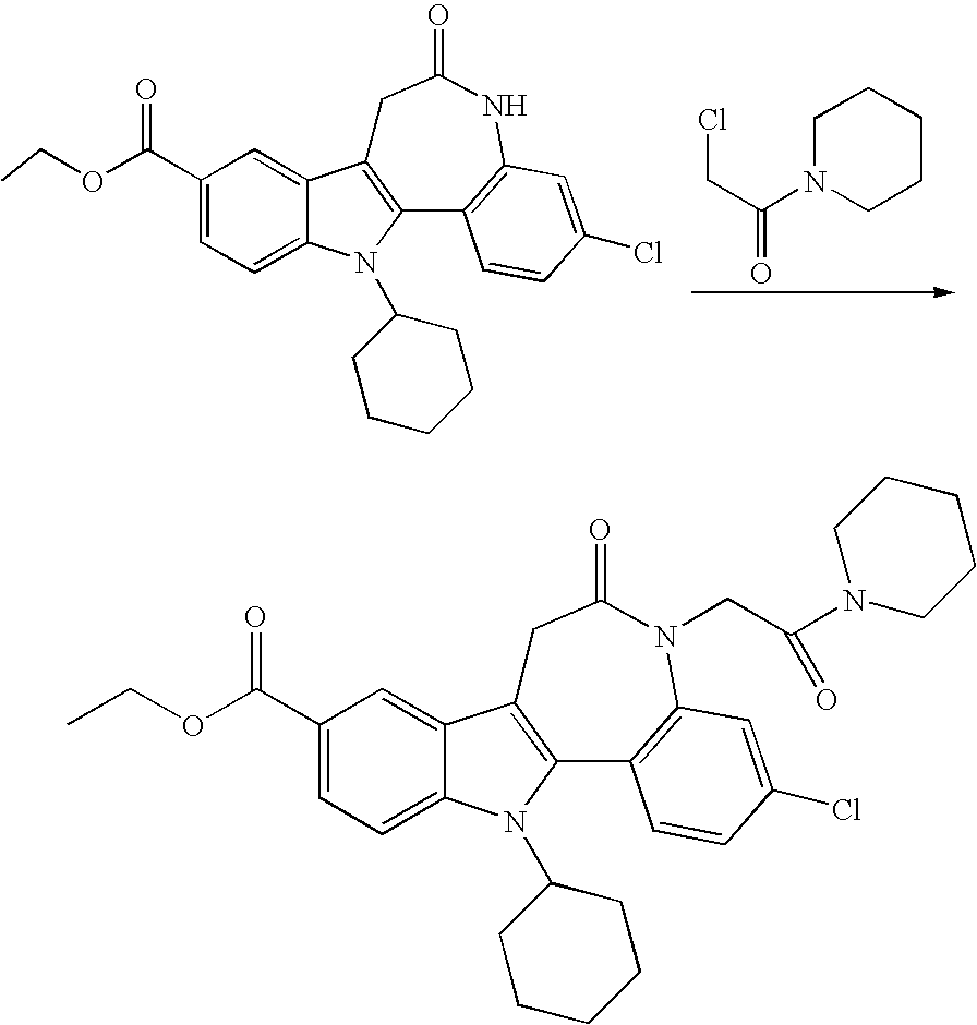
ClCC(N1CCCCC1)=O.CCOC(C1=CC=C2C(=C1)C1=C(N2C2CCCCC2)C2=C(NC(=O)C1)C=C(Cl)C=C2)=O.CCOC(C1=CC=C2C(=C1)C1=C(N2C2CCCCC2)C2=C(N(CC(N3CCCCC3)=O)C(=O)C1)C=C(Cl)C=C2)=O
